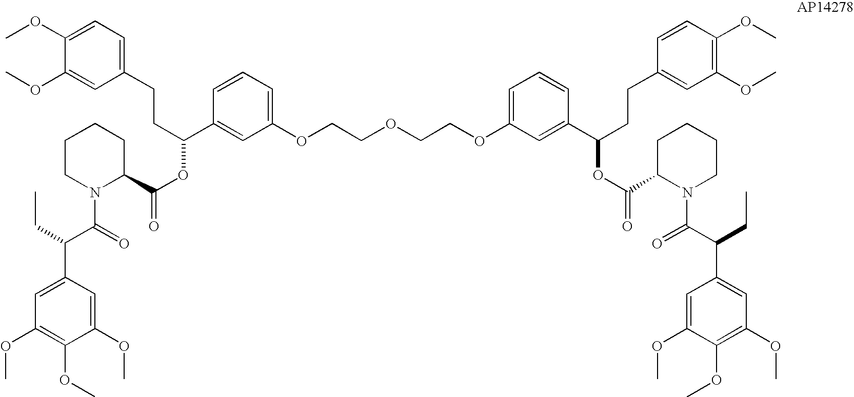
C1(OC)=CC=C(CCC(OC(C2CCCCN2C(C(CC)C2=CC(OC)=C(OC)C(OC)=C2)=O)=O)C2=CC(OCCOCCOC3=CC=CC(C(OC(C4CCCCN4C(=O)C(CC)C4=CC(OC)=C(OC)C(OC)=C4)=O)CCC4=CC(OC)=C(OC)C=C4)=C3)=CC=C2)C=C1OC
